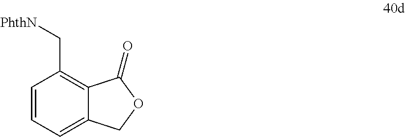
C1=CC=C2C(=C1C[PhthN])C(=O)OC2
